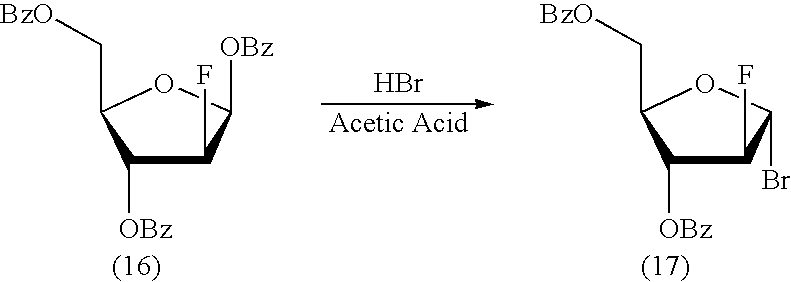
C1([OBz])C(F)C([OBz])OC1C[BzO].C1([OBz])C(F)C(Br)OC1C[BzO].Br
